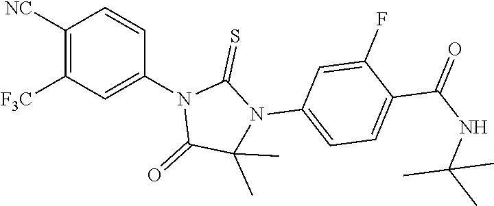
C1([NC])=C([F3C])C=C(N2C(=O)C(C)(C)N(C3=CC=C(C(NC(C)(C)C)=O)C(F)=C3)C2=S)C=C1
